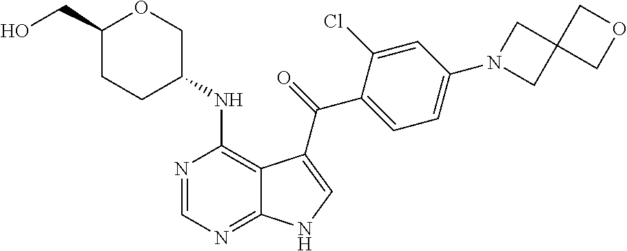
C1(N2CC3(C2)COC3)=CC=C(C(=O)C2=CNC3=NC=NC(NC4COC(CO)CC4)=C32)C(Cl)=C1
